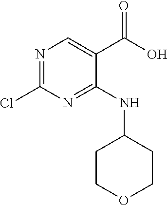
C1COCCC1NC1=NC(Cl)=NC=C1C(O)=O
